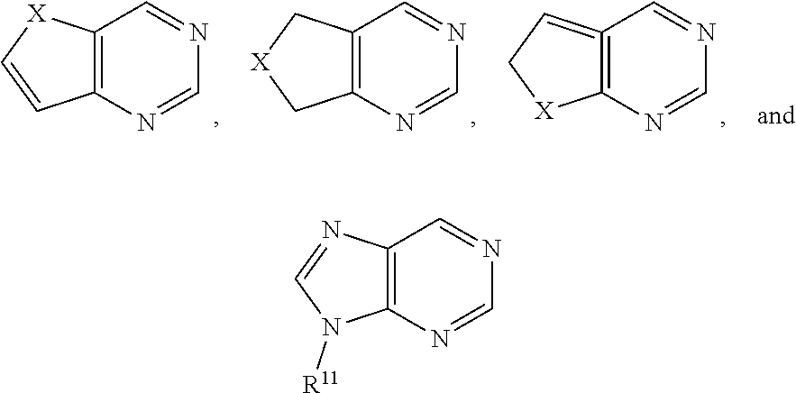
C12=C(N=CN=C1)C=C[X]2.C12=C(N=CN=C1)C[X]C2.C12=C(N=CN=C1)[X]CC=2.C12=C(N=CN=C1)N([R11])C=N2
